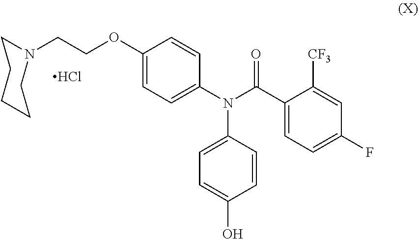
C1(OCCN2CCCCC2)=CC=C(N(C(C2=CC=C(F)C=C2[CF3])=O)C2=CC=C(O)C=C2)C=C1.Cl
